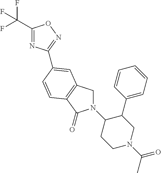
C1(C(F)(F)F)=NC(C2=CC3=C(C(=O)N(C4CCN(C(C)=O)CC4C4=CC=CC=C4)C3)C=C2)=NO1
